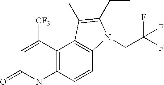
C1=C([CF3])C2=C(NC1=O)C=CC1=C2C(C)=C(CC)N1CC(F)(F)F
